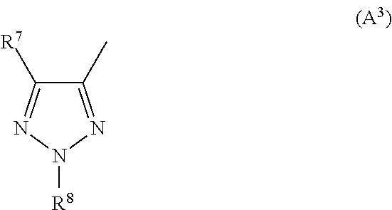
C1(C)=NN([R8])N=C1[R7]
